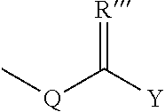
C[Q]C([Y])=[R]
